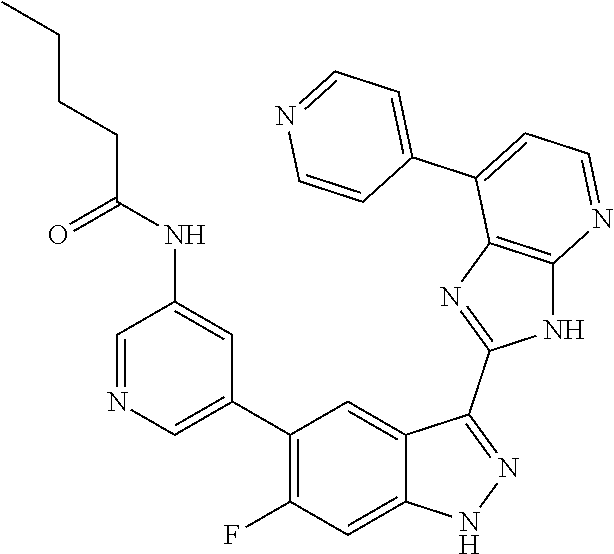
C1=NC=C(C2=C(F)C=C3C(=C2)C(C2=NC4=C(N2)N=CC=C4C2=CC=NC=C2)=NN3)C=C1NC(CCCC)=O
